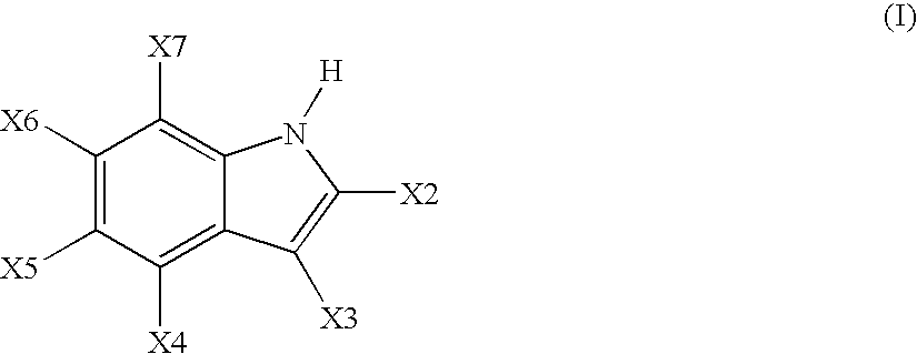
C1([X6])=C([X5])C([X4])=C2C(=C1[X7])N([H])C([X2])=C2[X3]
